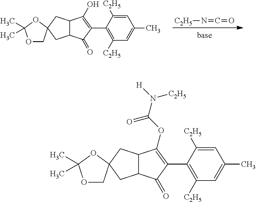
N(=C=O)[C2H5].C12C(C(=O)C(C3=C([C2H5])C=C(C)C=C3[C2H5])=C1O)CC1(OC(C)(C)OC1)C2.C12C(C(=O)C(C3=C([C2H5])C=C(C)C=C3[C2H5])=C1OC(N([H])[C2H5])=O)CC1(OC(C)(C)OC1)C2
